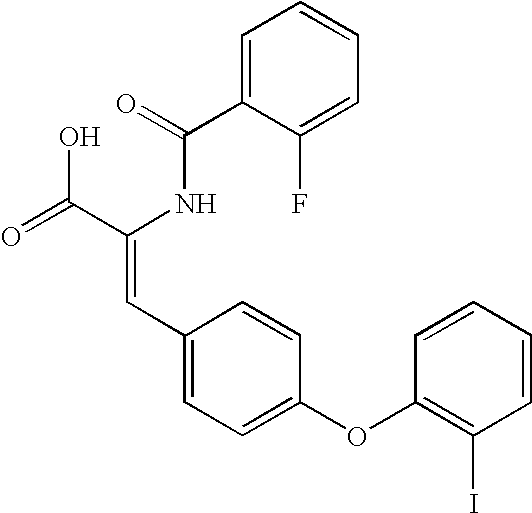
C(=O)(NC(C(=O)O)=CC1=CC=C(OC2=C(I)C=CC=C2)C=C1)C1=CC=CC=C1F
